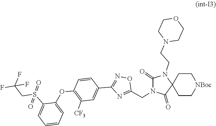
C1(=O)C2(N(CCN3CCOCC3)C(=O)N1CC1=NC(C3=CC([CF3])=C(OC4=CC=CC=C4S(=O)(=O)CC(F)(F)F)C=C3)=NO1)CC[NBoc]CC2
